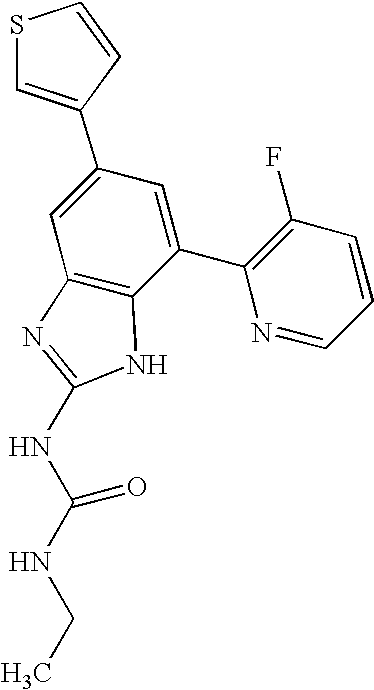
C1(C2=CSC=C2)=CC2=C(C(C3=C(F)C=CC=N3)=C1)NC(NC(NCC)=O)=N2
